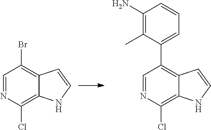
C1=NC(Cl)=C2C(=C1C1=CC=CC(N)=C1C)C=CN2.C1=NC(Cl)=C2C(=C1Br)C=CN2
